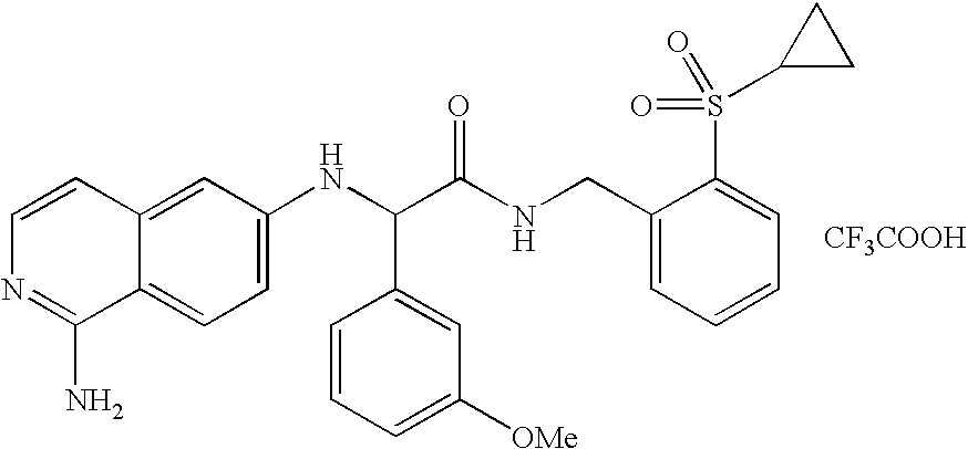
C1=C(NC(C(NCC2=CC=CC=C2S(C2CC2)(=O)=O)=O)C2=CC([OMe])=CC=C2)C=C2C(=C1)C(N)=NC=C2.[CF3COOH]
